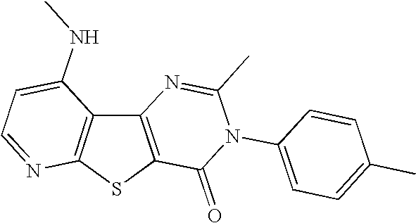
C12=C(SC3=C1C(NC)=CC=N3)C(=O)N(C1=CC=C(C)C=C1)C(C)=N2
